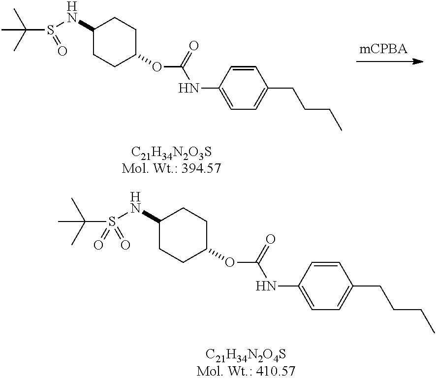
O(C(NC1=CC=C(CCCC)C=C1)=O)C1CCC(NS(C(C)(C)C)(=O)=O)CC1.O(C(NC1=CC=C(CCCC)C=C1)=O)C1CCC(NS(C(C)(C)C)=O)CC1
